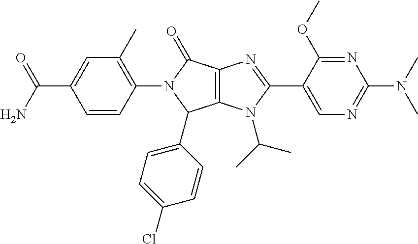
C12=C(N(C(C)C)C(C3=CN=C(N(C)C)N=C3OC)=N1)C(C1=CC=C(Cl)C=C1)N(C1=C(C)C=C(C(N)=O)C=C1)C2=O
